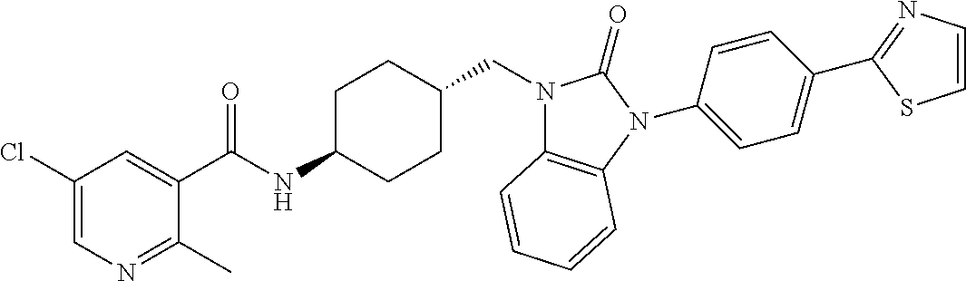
C1(Cl)=CN=C(C)C(C(NC2CCC(CN3C4=C(N(C5=CC=C(C6=NC=CS6)C=C5)C3=O)C=CC=C4)CC2)=O)=C1
